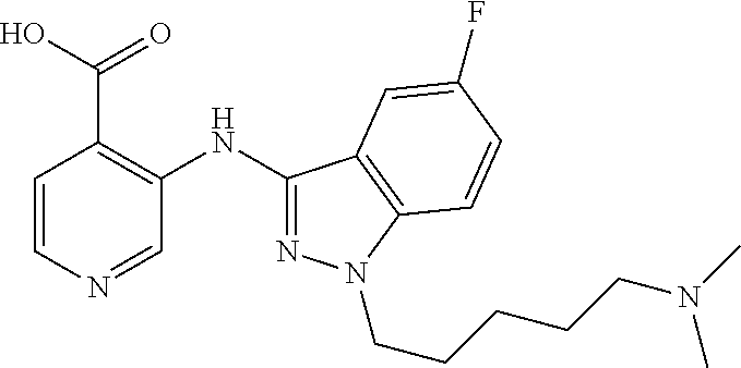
C1=CN=CC(NC2=NN(CCCCCN(C)C)C3=C2C=C(F)C=C3)=C1C(O)=O
